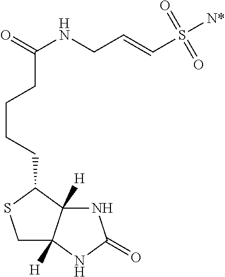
O=C(NCC=CS([N*])(=O)=O)CCCCC1SCC2([H])C1([H])NC(=O)N2
